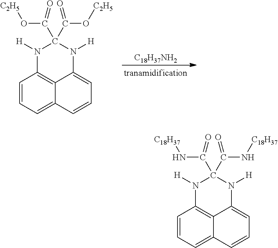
C1=CC=C2C3=C1N([H])C(C(N[C18H37])=O)(C(N[C18H37])=O)N([H])C3=CC=C2.C1=CC=C2C3=C1N([H])C(C(O[C2H5])=O)(C(O[C2H5])=O)N([H])C3=CC=C2.[C18H37NH2]
